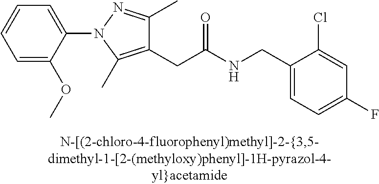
C1=C(F)C=C(Cl)C(CNC(CC2=C(C)N(C3=CC=CC=C3OC)N=C2C)=O)=C1
